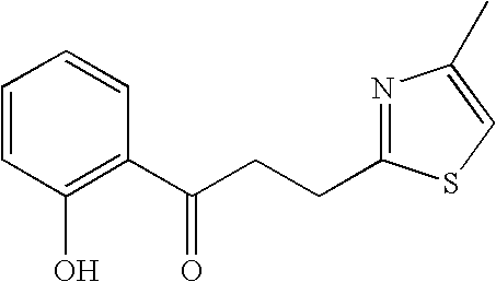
C1=CC(O)=C(C(CCC2=NC(C)=CS2)=O)C=C1
